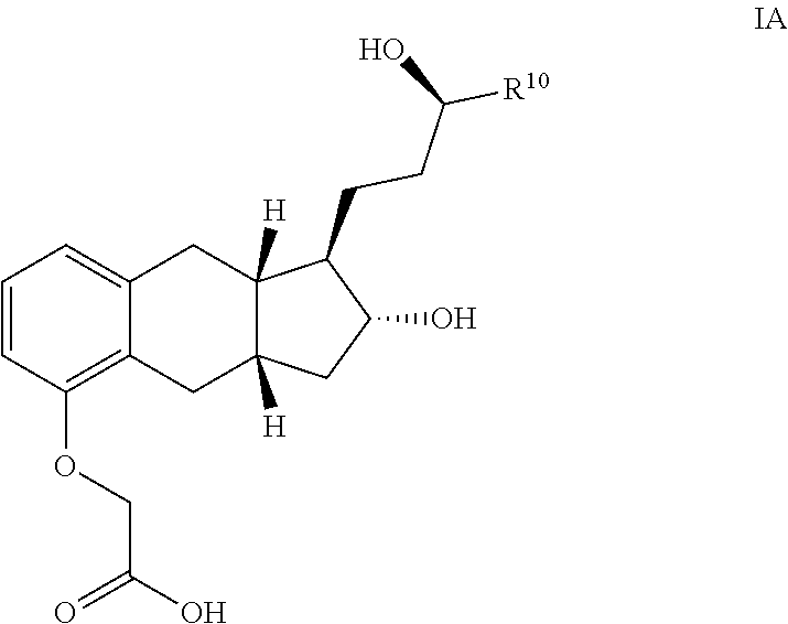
C1=CC(OCC(O)=O)=C2C(=C1)CC1([H])C([H])(C2)CC(O)C1CCC([R10])O
